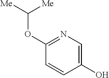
O(C([Me])[Me])C1=NC=C(O)C=C1
